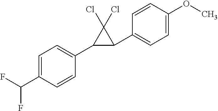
C1(C(F)F)=CC=C(C2C(C3=CC=C(OC)C=C3)C2(Cl)Cl)C=C1
